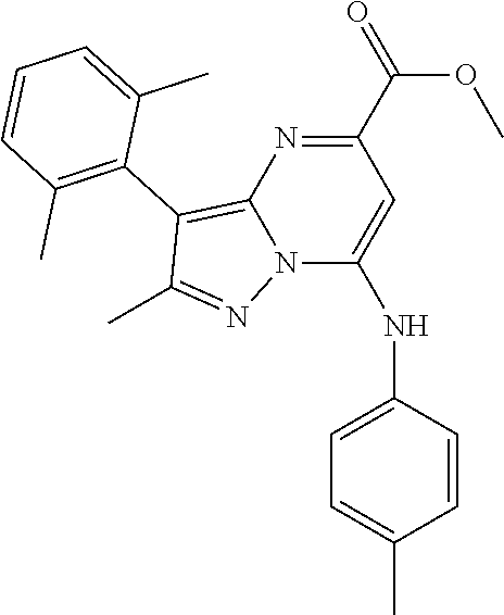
N12C(NC3=CC=C(C)C=C3)=CC(C(=O)OC)=NC1=C(C1=C(C)C=CC=C1C)C(C)=N2
